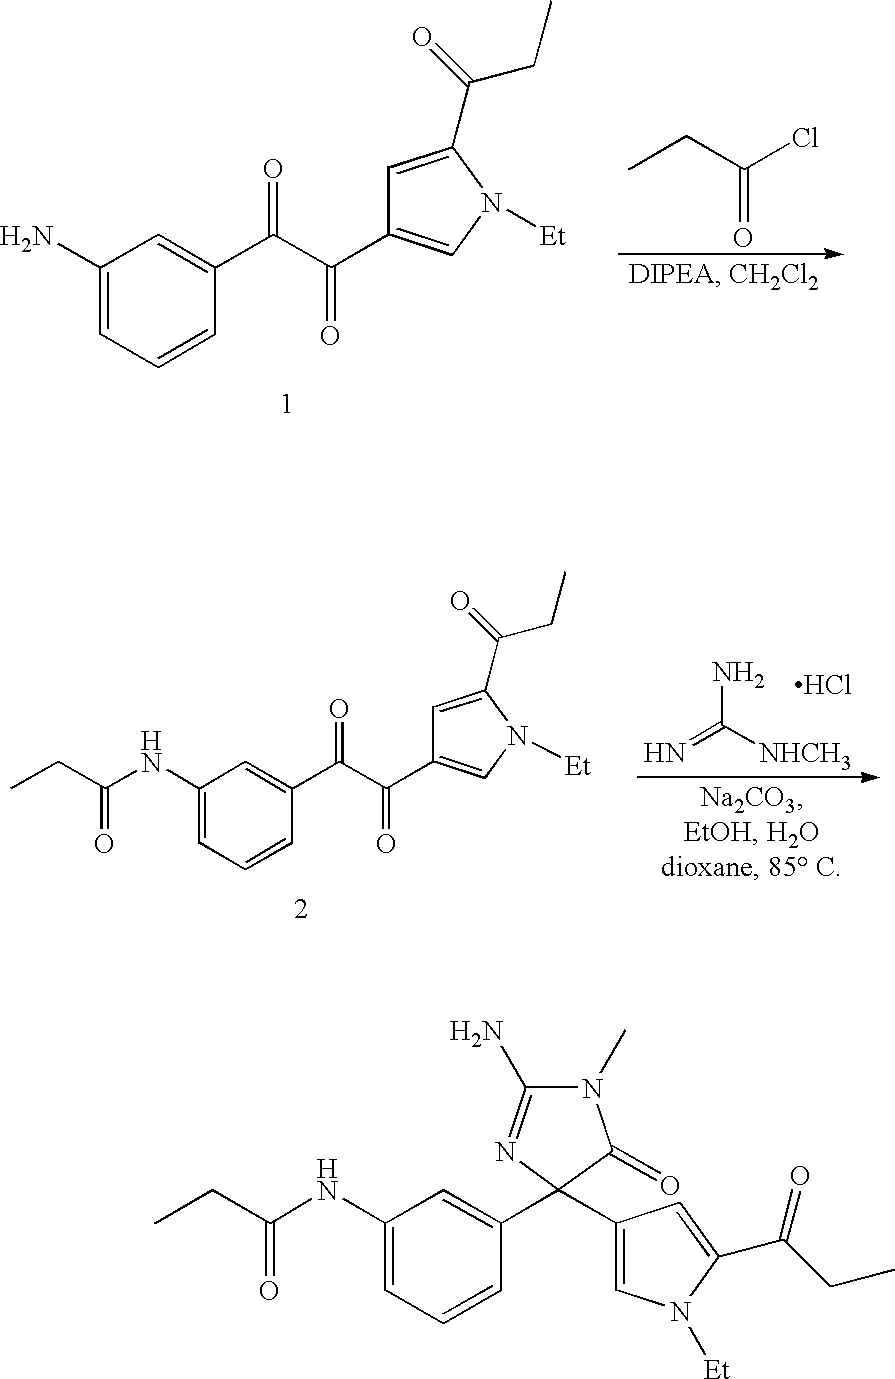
C1(N)=CC=CC(C(C(C2=CN([Et])C(C(CC)=O)=C2)=O)=O)=C1.CCC(Cl)=O.N=C([NHCH3])N.Cl.C1(NC(CC)=O)=CC=CC(C(C(C2=CN([Et])C(C(CC)=O)=C2)=O)=O)=C1.C1(NC(CC)=O)=CC=CC(C2(C3=CN([Et])C(C(CC)=O)=C3)N=C(N)N(C)C2=O)=C1
